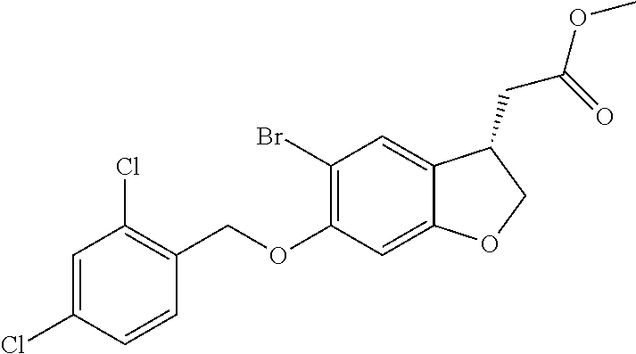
C1=C(Cl)C=CC(COC2=C(Br)C=C3C(=C2)OCC3CC(=O)OC)=C1Cl
